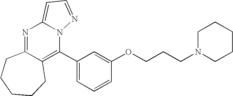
N1=C2C(=C(C3=CC=CC(OCCCN4CCCCC4)=C3)N3C1=CC=N3)CCCCC2
